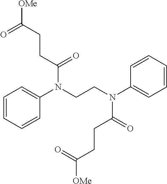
C1=CC=CC(N(C(CCC(=O)[OMe])=O)CCN(C(=O)CCC(=O)[OMe])C2=CC=CC=C2)=C1
